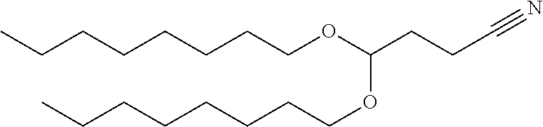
C(CCOC(OCCCCCCCC)CCC#N)CCCCC
